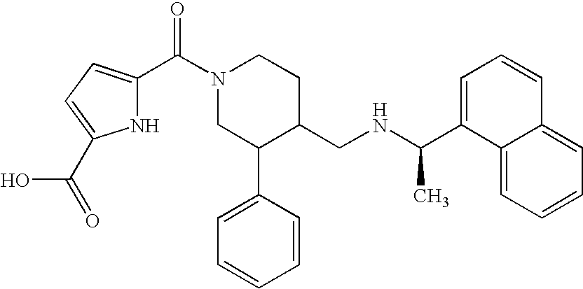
N1C(C(N2CC(C3=CC=CC=C3)C(CNC(C3=CC=CC4=CC=CC=C34)C)CC2)=O)=CC=C1C(=O)O
